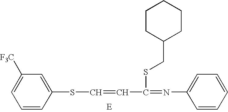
C1=CC(SC=CC(=NC2=CC=CC=C2)SCC2CCCCC2)=CC([F3C])=C1
